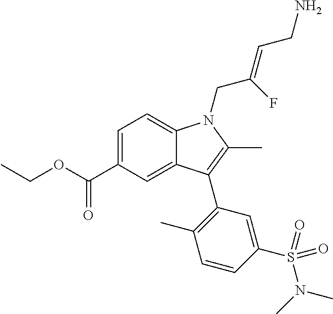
C1=C(C(OCC)=O)C=C2C(=C1)N(CC(=CCN)F)C(C)=C2C1=C(C)C=CC(S(N(C)C)(=O)=O)=C1
